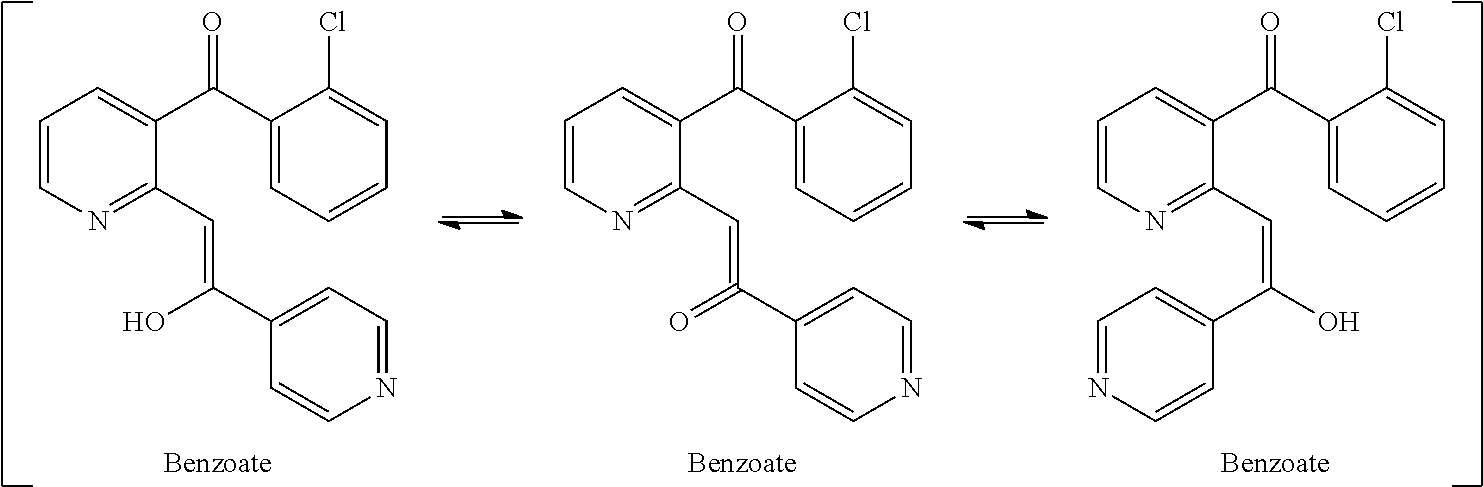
C1=CN=C(C=C(=O)C2=CC=NC=C2)C(C(C2=CC=CC=C2Cl)=O)=C1.C1=CN=C(C=C(O)C2=CC=NC=C2)C(C(C2=CC=CC=C2Cl)=O)=C1.C1=CN=C(C=C(O)C2=CC=NC=C2)C(C(C2=CC=CC=C2Cl)=O)=C1
